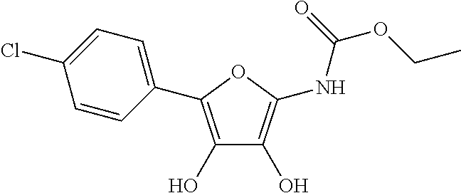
C1=CC(C2=C(O)C(O)=C(NC(OCC)=O)O2)=CC=C1Cl
